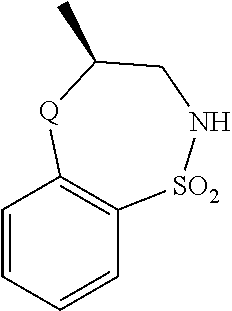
C1=CC=CC2=C1[Q]C(C)CN[SO2]2
